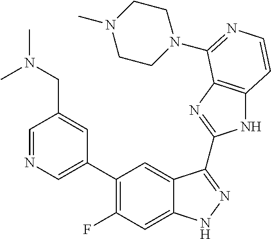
C1=C(C2=C(F)C=C3C(=C2)C(C2=NC4=C(N2)C=CN=C4N2CCN(C)CC2)=NN3)C=C(CN(C)C)C=N1
